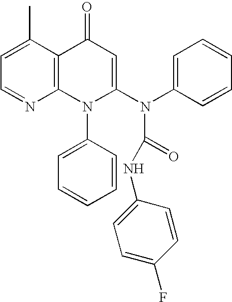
C1=NC2=C(C(C)=C1)C(=O)C=C(N(C1=CC=CC=C1)C(NC1=CC=C(F)C=C1)=O)N2C1=CC=CC=C1
